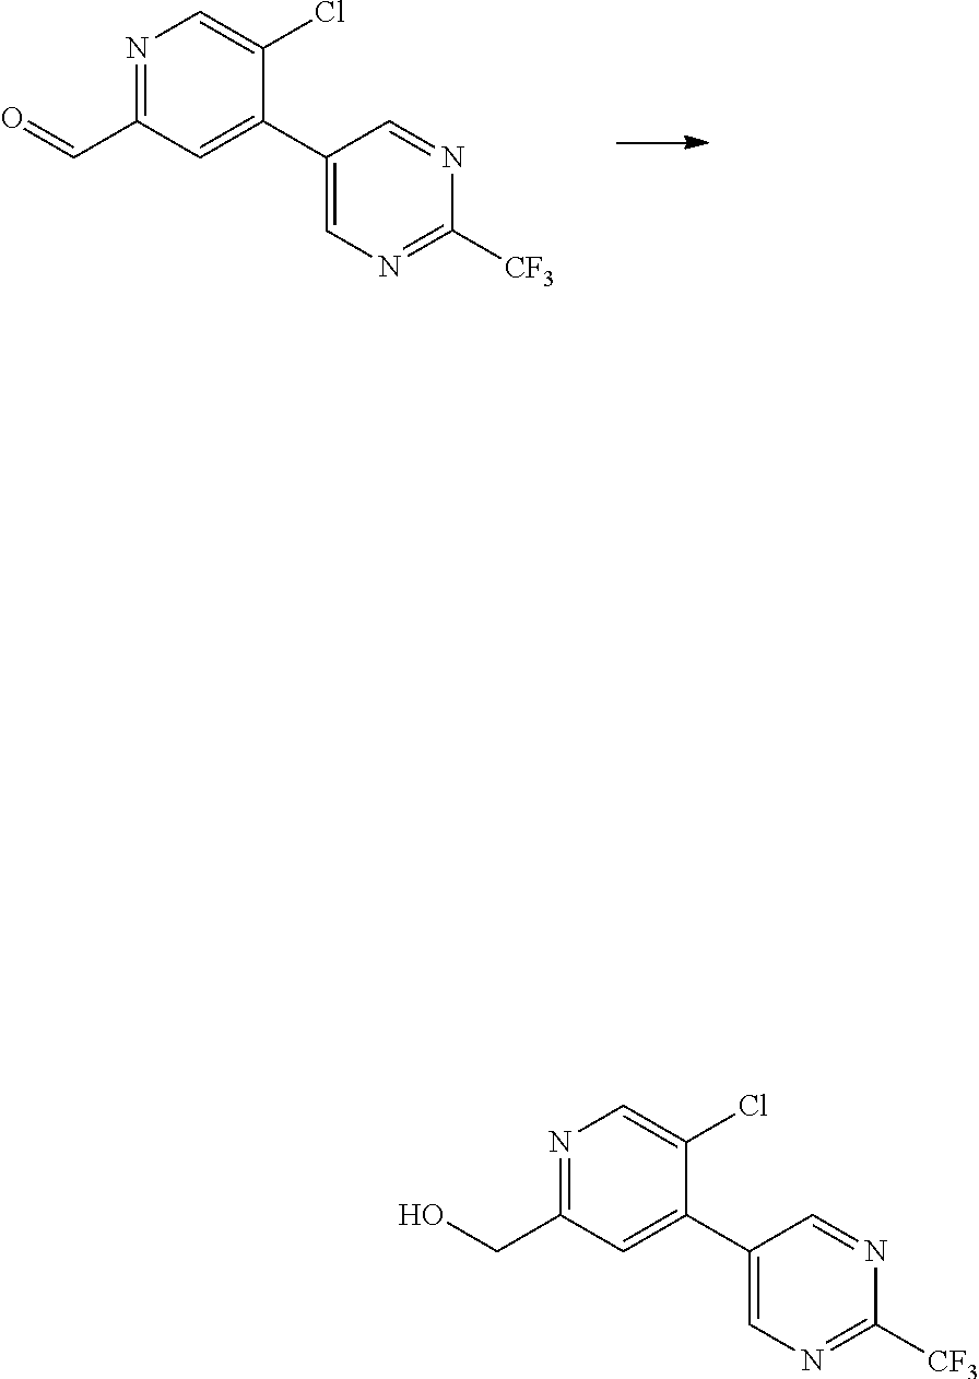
C1(C2=CC(C=O)=NC=C2Cl)=CN=C([CF3])N=C1.C1(C2=CC(CO)=NC=C2Cl)=CN=C([CF3])N=C1
